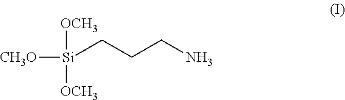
[CH3O][Si]([OCH3])([OCH3])CCCN
